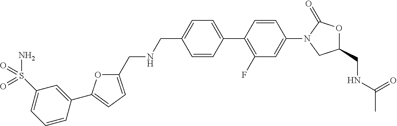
C(C1=CC=C(C2=C(F)C=C(N3CC(CNC(C)=O)OC3=O)C=C2)C=C1)NCC1=CC=C(C2=CC(S(=O)(=O)N)=CC=C2)O1
